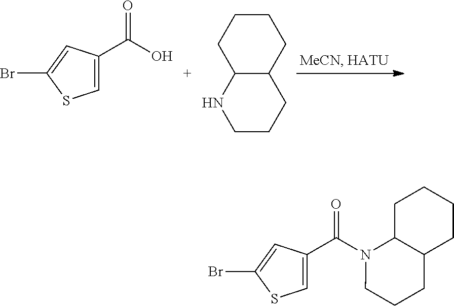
C1=C(C(O)=O)C=C(Br)S1.C1CCC2C(C1)CCCN2.C1=C(C(N2CCCC3C2CCCC3)=O)C=C(Br)S1
